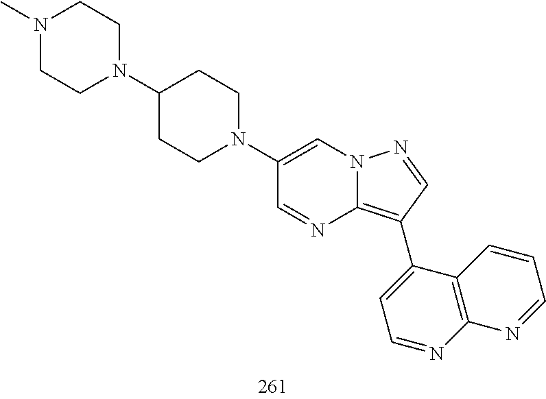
C1(C2=C3N=CC(N4CCC(N5CCN(C)CC5)CC4)=CN3N=C2)=CC=NC2=C1C=CC=N2
